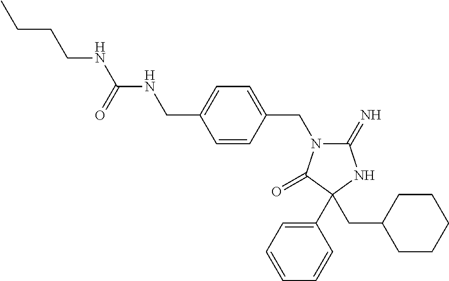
C1(=N)N(CC2=CC=C(CNC(NCCCC)=O)C=C2)C(=O)C(C2=CC=CC=C2)(CC2CCCCC2)N1
